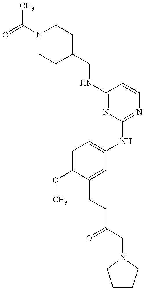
O=C(N1CCC(CNC2=NC(NC3=CC=C(OC)C(CCC(=O)CN4CCCC4)=C3)=NC=C2)CC1)C
